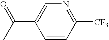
C1=CC([CF3])=NC=C1C(C)=O
